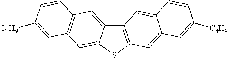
C12=C(SC3=CC4=C(C=C13)C=CC([C4H9])=C4)C=C1C(=C2)C=CC([C4H9])=C1
